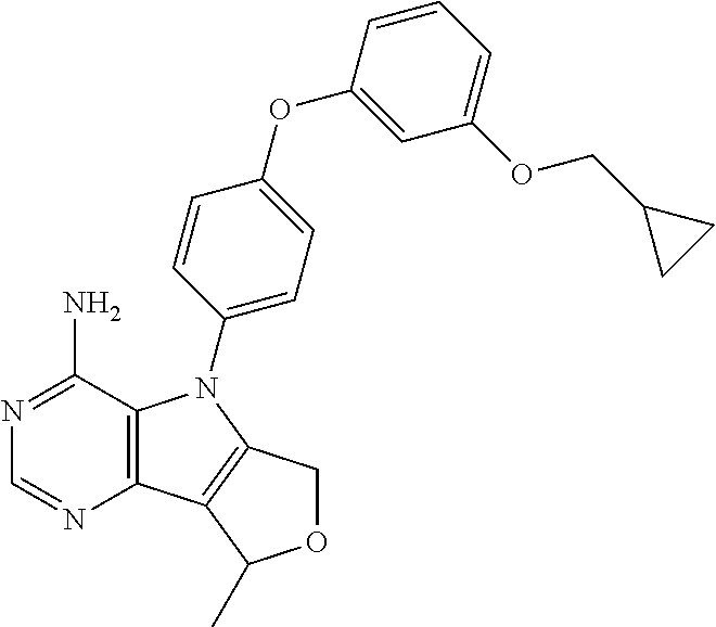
C12=C(C(N)=NC=N1)N(C1=CC=C(OC3=CC(OCC4CC4)=CC=C3)C=C1)C1=C2C(C)OC1
